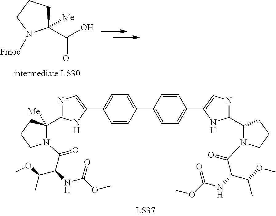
C1([Me])(C(O)=O)CCCN1[Fmoc].N1=C(C2([Me])N(C(C(C(C)OC)NC(OC)=O)=O)CCC2)NC(C2=CC=C(C3=CC=C(C4=CN=C(C5N(C(C(C(C)OC)NC(OC)=O)=O)CCC5)N4)C=C3)C=C2)=C1
